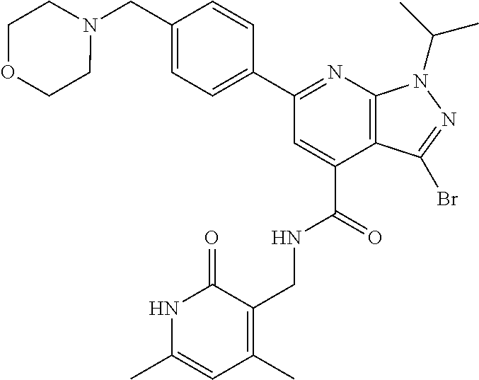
C1(CN2CCOCC2)=CC=C(C2=NC3=C(C(C(=O)NCC4=C(C)C=C(C)NC4=O)=C2)C(Br)=NN3C(C)C)C=C1
